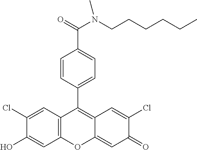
C12=C(C=C(Cl)C(O)=C1)C(C1=CC=C(C(=O)N(CCCCCC)C)C=C1)=C1C(=CC(=O)C(Cl)=C1)O2
